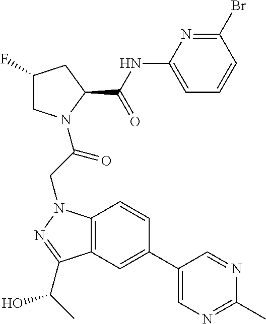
BrC1=NC(NC(C2CC(F)CN2C(CN2C3=C(C(C(C)O)=N2)C=C(C2=CN=C(C)N=C2)C=C3)=O)=O)=CC=C1
